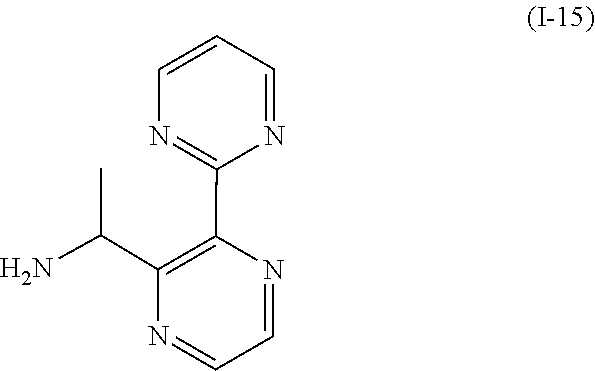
C1=NC(C(N)C)=C(C2=NC=CC=N2)N=C1
